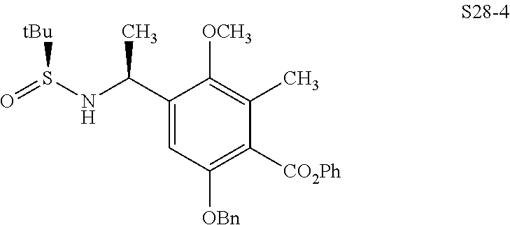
C1(C(NS([tBu])=O)C)=CC([OBn])=C([CO2Ph])C(C)=C1[OCH3]
